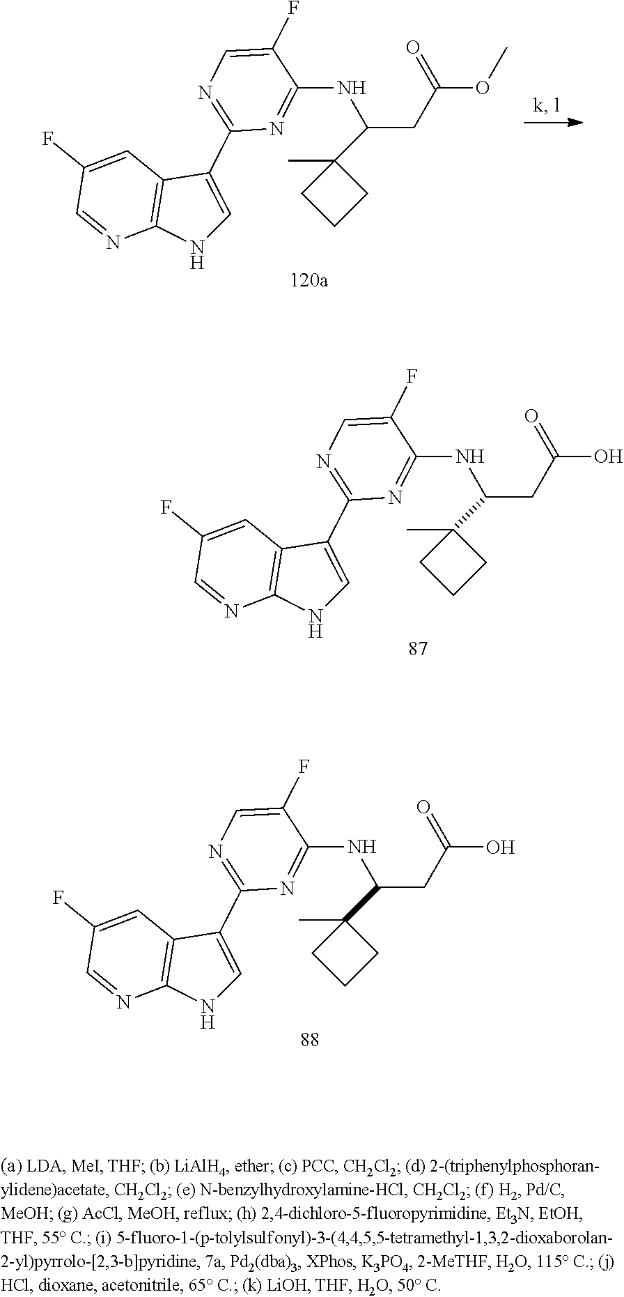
C12=C(C(C3=NC=C(F)C(NC(CC(=O)OC)C4(C)CCC4)=N3)=CN1)C=C(F)C=N2.C12=C(C(C3=NC=C(F)C(NC(CC(=O)O)C4(C)CCC4)=N3)=CN1)C=C(F)C=N2.C12=C(C(C3=NC=C(F)C(NC(CC(=O)O)C4(C)CCC4)=N3)=CN1)C=C(F)C=N2
